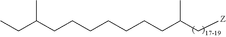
C(C(C[Z])C)CCCCCCC(CC)C
